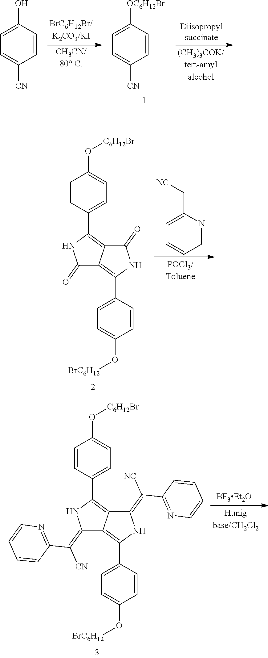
C1=CC([OC6H12Br])=CC=C1[CN].C1=CC(O)=CC=C1[CN].C1=CC(C2=C3C(=C(C4=CC=C(O[C6H12Br])C=C4)NC3=O)C(=O)N2)=CC=C1O[BrC6H12].C1=NC(C[NC])=CC=C1.C1=CC(C2=C3C(=C(C4=CC=C(O[C6H12Br])C=C4)NC3=C([CN])C3=NC=CC=C3)C(=C([NC])C3=NC=CC=C3)N2)=CC=C1O[BrC6H12]
